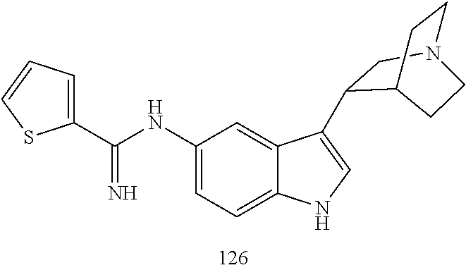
C1(NC(=N)C2=CC=CS2)=CC=C2C(=C1)C(C1CN3CCC1CC3)=CN2
